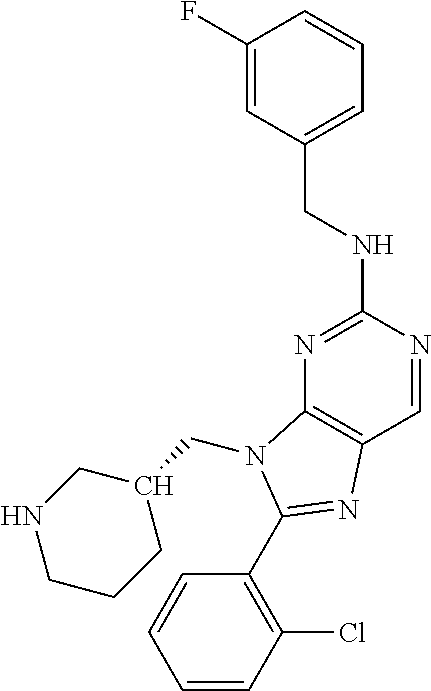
C1(F)=CC(CNC2=NC3=C(C=N2)N=C(C2=C(Cl)C=CC=C2)N3CC2CNCCC2)=CC=C1
